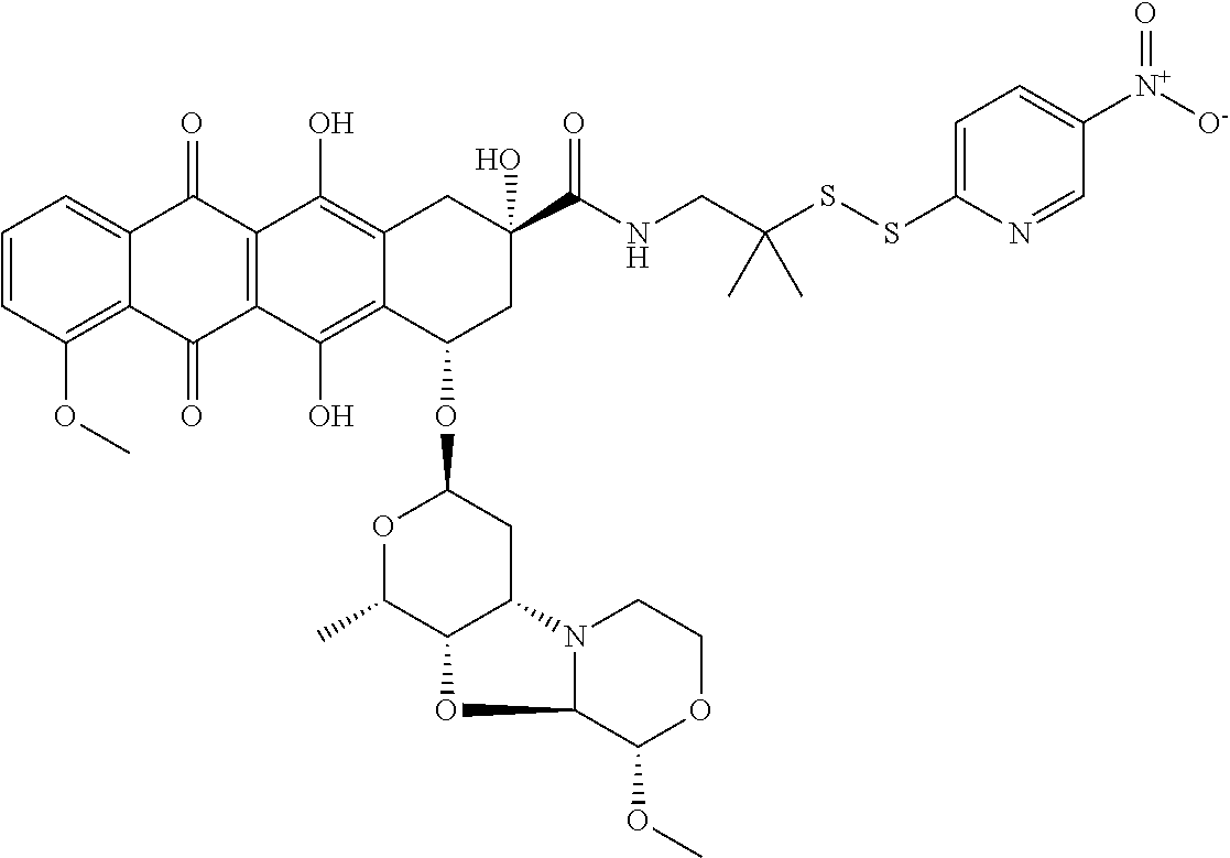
C1=CC(OC)=C2C(=C1)C(=O)C1=C(C2=O)C(O)=C2C(=C1O)CC(C(=O)NCC(SSC1=CC=C([N+]([O-])=O)C=N1)(C)C)(O)CC2OC1OC(C)C2C(C1)N1C(O2)C(OC)OCC1
